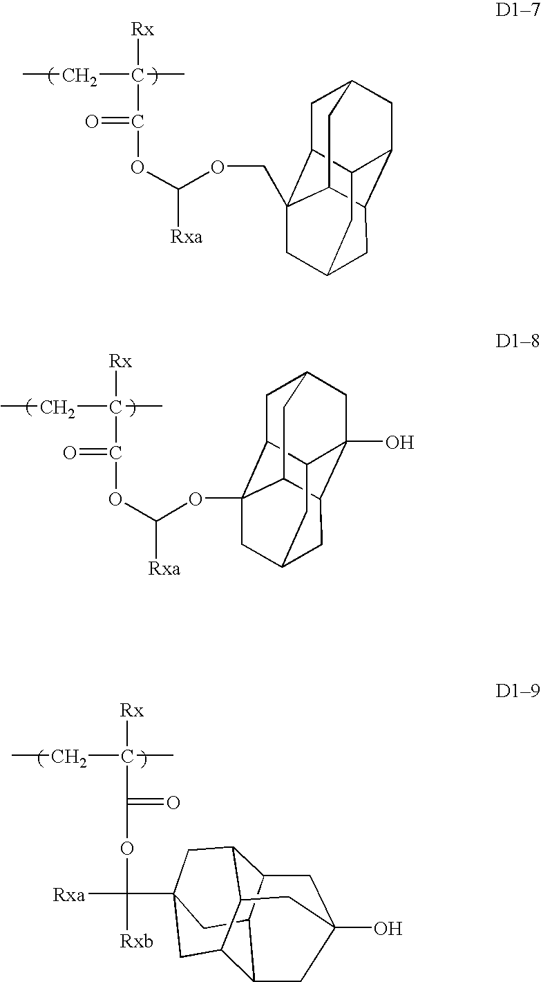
C(C(CC)(C)[Rx])(=O)OC([Rxa])OCC12C3CC4CC5C(C1C4)CC(C2)CC35.C(C(CC)(C)[Rx])(=O)OC([Rxa])OC12C3CC4CC5(O)C(C1C4)CC(C2)CC35.C(C(CC)(C)[Rx])(OC(C12CC3C4C(C5C(C1)C3CC(O)(C4)C5)C2)([Rxa])[Rxb])=O
